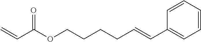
C1=CC=C(C=CCCCCOC(C=C)=O)C=C1
